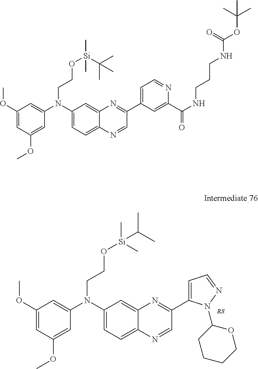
C1=C(OC)C=C(OC)C=C1N(C1=CC=C2C(=C1)N=C(C1=CC=NN1C1CCCCO1)C=N2)CCO[Si](C)(C)C(C)C.C1=C(OC)C=C(OC)C=C1N(C1=CC=C2C(=C1)N=C(C1=CC=NC(C(NCCCNC(=O)OC(C)(C)C)=O)=C1)C=N2)CCO[Si](C(C)(C)C)(C)C
